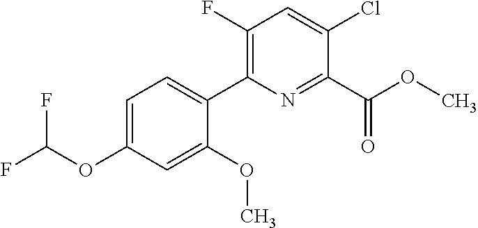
FC(OC1=CC=C(C2=C(F)C=C(Cl)C(C(OC)=O)=N2)C(OC)=C1)F
